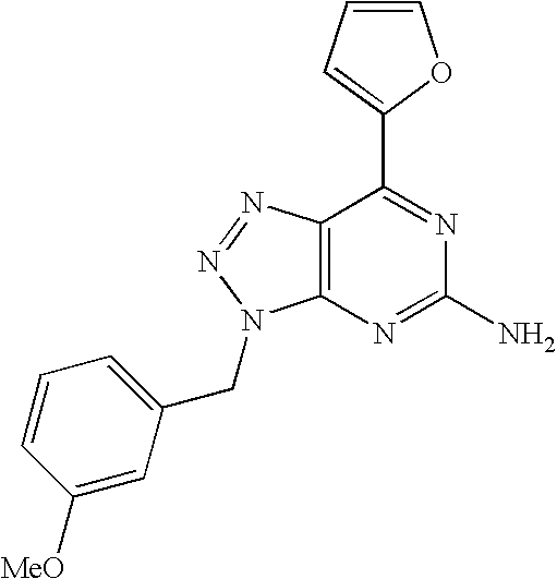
C1=CC=C(C2=NC(N)=NC3=C2N=NN3CC2=CC=CC([MeO])=C2)O1
